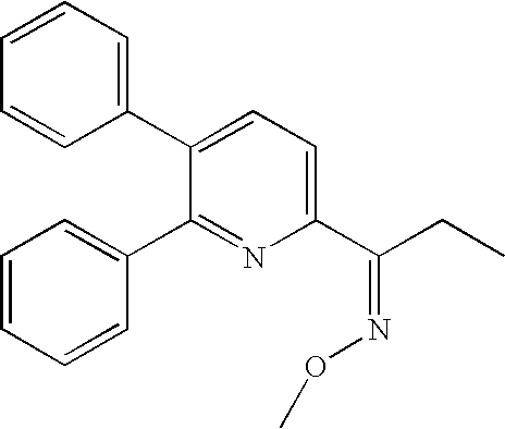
C1=CC=C(C2=CC=C(C(CC)=NOC)N=C2C2=CC=CC=C2)C=C1
